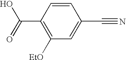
C1=CC(C#N)=CC([EtO])=C1C(O)=O
